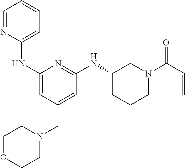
C1(NC2=CC(CN3CCOCC3)=CC(NC3CCCN(C(C=C)=O)C3)=N2)=CC=CC=N1
